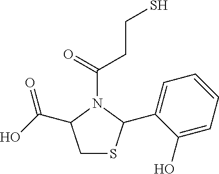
C1SC(C2=CC=CC=C2O)N(C(=O)CCS)C1C(O)=O
